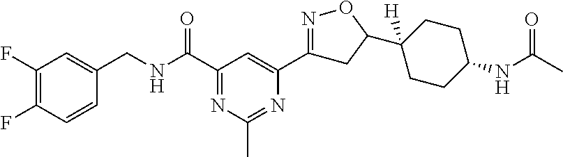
C1(F)=C(F)C=CC(CNC(C2=NC(C)=NC(C3=NOC(C4([H])CCC(NC(=O)C)CC4)C3)=C2)=O)=C1
